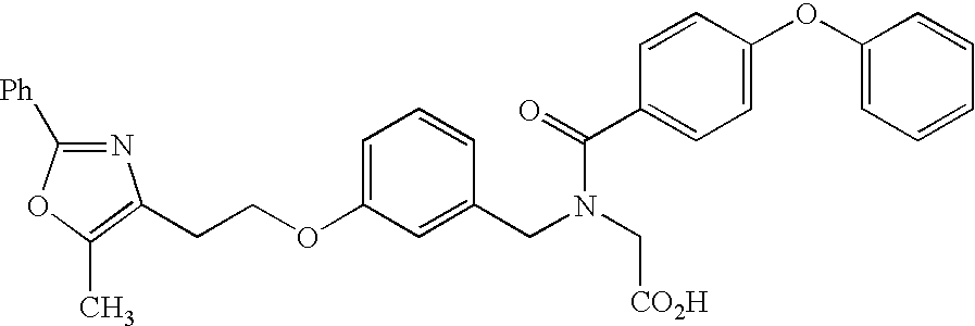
N1=C([Ph])OC(C)=C1CCOC1=CC=CC(CN(C[CO2H])C(=O)C2=CC=C(OC3=CC=CC=C3)C=C2)=C1
